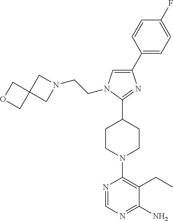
C1(C2=CC=C(F)C=C2)=CN(CCN2CC3(C2)COC3)C(C2CCN(C3=C(CC)C(N)=NC=N3)CC2)=N1
